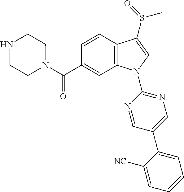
C(C1=CC2=C(C=C1)C(S(C)=O)=CN2C1=NC=C(C2=CC=CC=C2[NC])C=N1)(=O)N1CCNCC1
